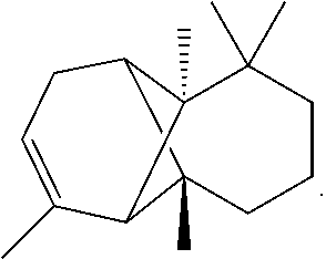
C12(C)CCCC(C)(C)C3(C)C1C(C)=CCC23
